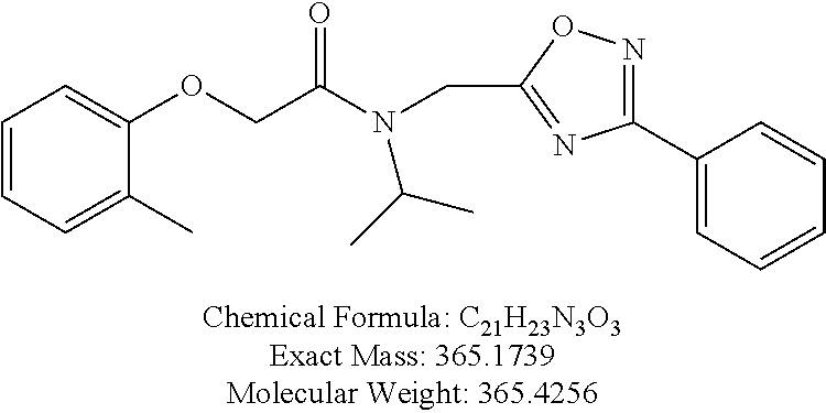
C1=CC=C(C)C(OCC(N(CC2=NC(C3=CC=CC=C3)=NO2)C(C)C)=O)=C1
